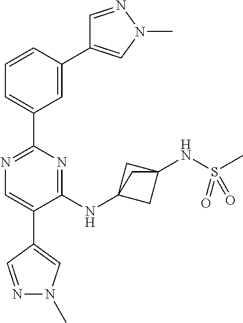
N1=C(C2=CC=CC(C3=CN(C)N=C3)=C2)N=C(NC23CC(NS(C)(=O)=O)(C2)C3)C(C2=CN(C)N=C2)=C1
